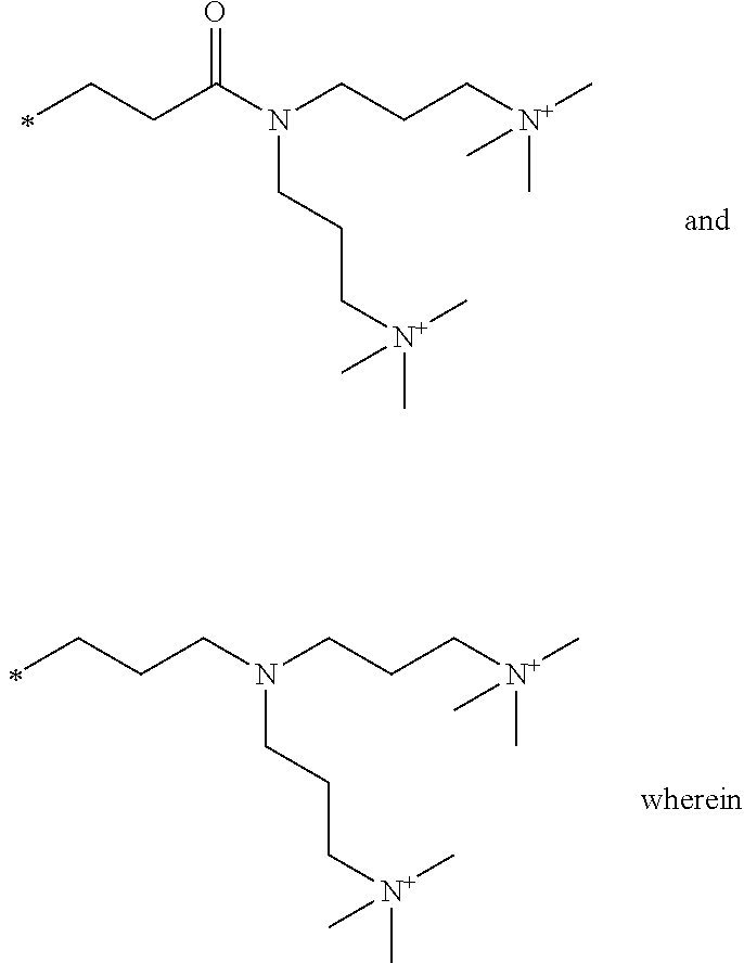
C(CCN(CCC[N+](C)(C)C)CCC[N+](C)(C)C)C.C(CC(N(CCC[N+](C)(C)C)CCC[N+](C)(C)C)=O)C
